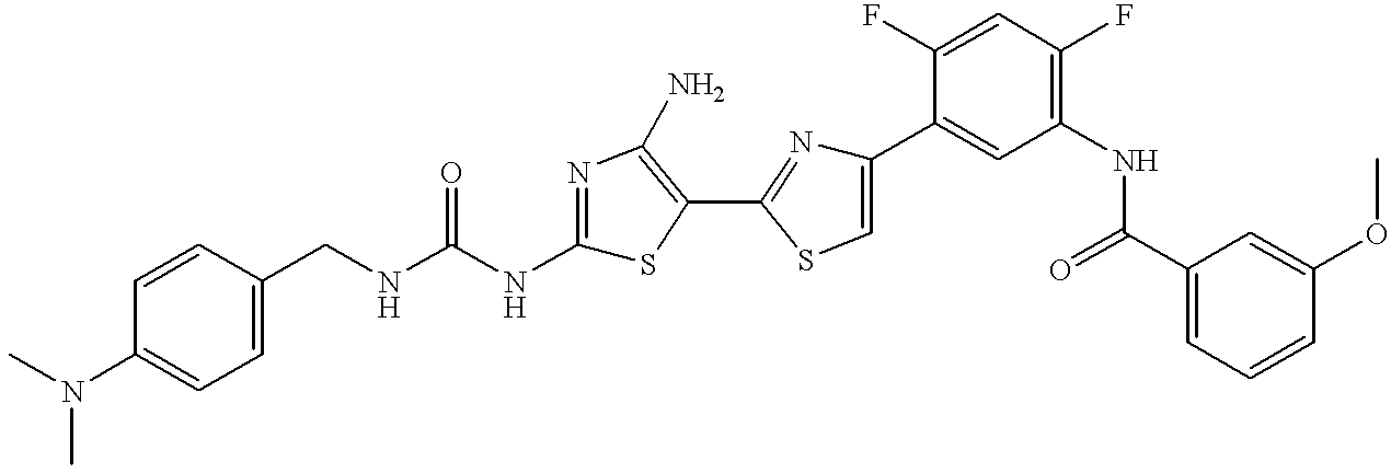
C1=CC(N(C)C)=CC=C1CNC(NC1=NC(N)=C(C2=NC(C3=CC(NC(C4=CC=CC(OC)=C4)=O)=C(F)C=C3F)=CS2)S1)=O
